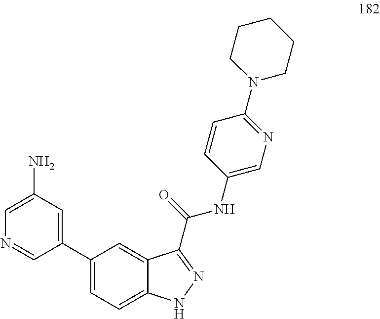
C1(C2=CC(N)=CN=C2)=CC=C2C(=C1)C(C(NC1=CN=C(N3CCCCC3)C=C1)=O)=NN2
